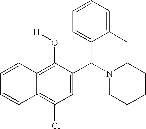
C1=CC2=C(Cl)C=C(C(N3CCCCC3)C3=CC=CC=C3C)C(O[H])=C2C=C1
